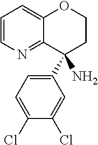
C1=CN=C2C(=C1)OCCC2(C1=CC=C(Cl)C(Cl)=C1)N
